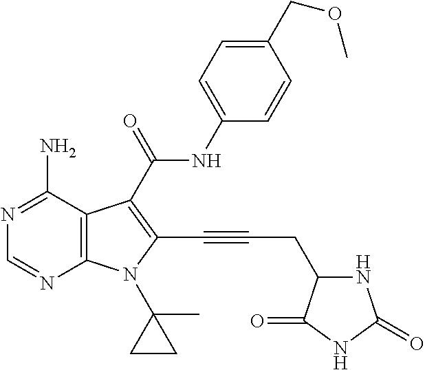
C12=C(C(N)=NC=N1)C(C(=O)NC1=CC=C(COC)C=C1)=C(C#CCC1NC(=O)NC1=O)N2C1(C)CC1
